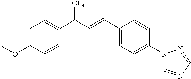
C1=C(OC)C=CC(C([CF3])C=CC2=CC=C(N3C=NC=N3)C=C2)=C1
